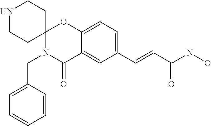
N1CCC2(CC1)N(CC1=CC=CC=C1)C(=O)C1=CC(C=CC(NO)=O)=CC=C1O2
